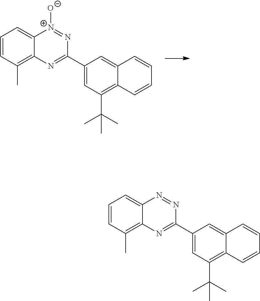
C1=CC(C)=C2C(=C1)[N+]([O-])=NC(C1=CC(C(C)(C)C)=C3C(=C1)C=CC=C3)=N2.C1=CC(C)=C2C(=C1)N=NC(C1=CC(C(C)(C)C)=C3C(=C1)C=CC=C3)=N2
